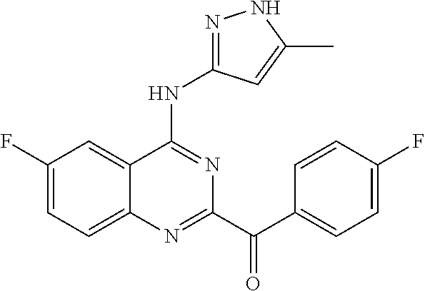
C1(F)=CC=C2C(=C1)C(NC1=NNC(C)=C1)=NC(C(C1=CC=C(F)C=C1)=O)=N2
